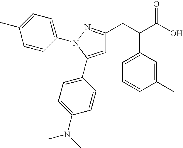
CN(C1=CC=C(C2=CC(CC(C(O)=O)C3=CC=CC(C)=C3)=NN2C2=CC=C(C)C=C2)C=C1)C
